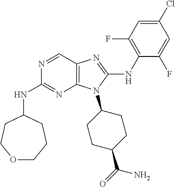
N1=CC2=C(N=C1NC1CCOCCC1)N(C1CCC(C(=O)N)CC1)C(NC1=C(F)C=C(Cl)C=C1F)=N2
